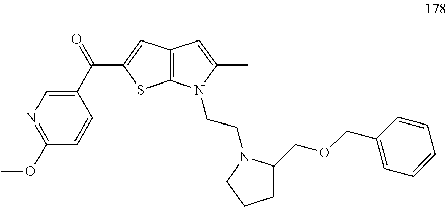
N1=C(OC)C=CC(C(=O)C2=CC3=C(S2)N(CCN2C(COCC4=CC=CC=C4)CCC2)C(C)=C3)=C1
